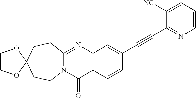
N12C(=NC3=C(C1=O)C=CC(C#CC1=NC=CC=C1[NC])=C3)CCC1(CC2)OCCO1
